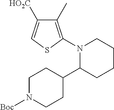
C1([HO2C])=CSC(N2C(C3CCN([Boc])CC3)CCCC2)=C1C
